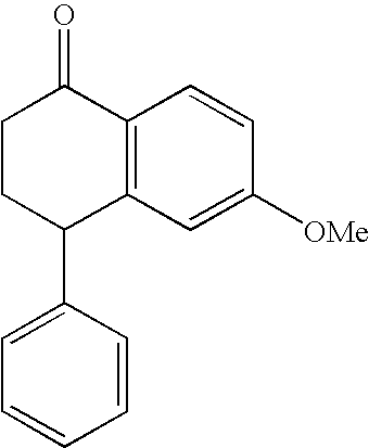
C12=C(C=C([OMe])C=C1)C(C1=CC=CC=C1)CCC2=O
